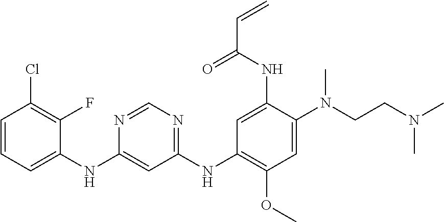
C1(NC2=CC=CC(Cl)=C2F)=CC(NC2=C(OC)C=C(N(CCN(C)C)C)C(NC(C=C)=O)=C2)=NC=N1
